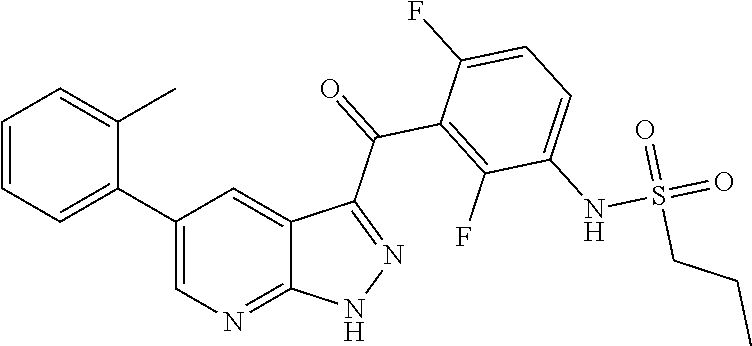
C1=CC=C(C2=CN=C3C(=C2)C(C(=O)C2=C(F)C(NS(=O)(=O)CCC)=CC=C2F)=NN3)C(C)=C1
